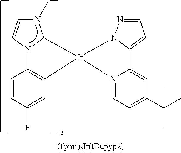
C1=CC(F)=CC2=C1N1C(N(C)C=C1)[Ir]21N2=CC=C(C(C)(C)C)C=C2C2=CC=NN21
